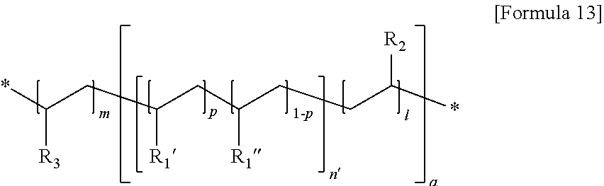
*C(CC(CC(CCC(*)[R2])[R1])[R1])[R3]
